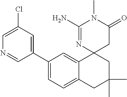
C1(C2=CC(Cl)=CN=C2)=CC=C2C(=C1)C1(CC(C)(C)C2)CC(=O)N(C)C(N)=N1
